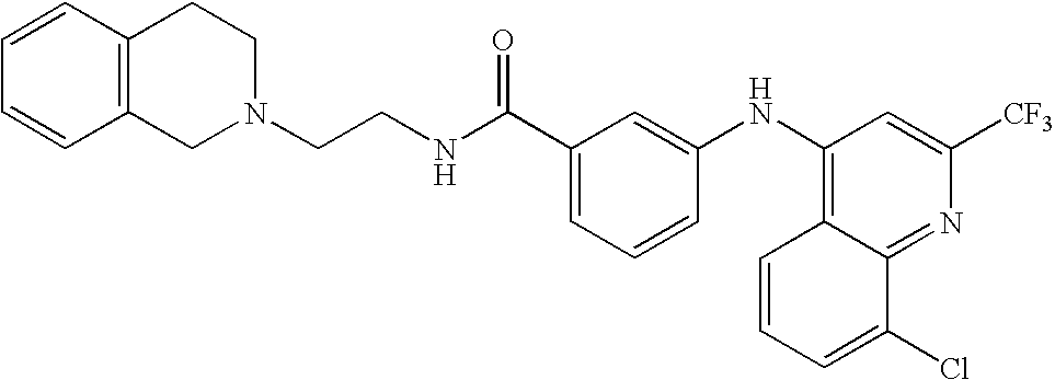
C1=CC2=C(C=C1)CCN(CCNC(C1=CC=CC(NC3=C4C(=NC([CF3])=C3)C(Cl)=CC=C4)=C1)=O)C2
